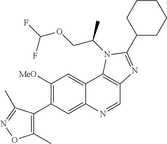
C1([MeO])=C(C2=C(C)ON=C2C)C=C2C(=C1)C1=C(C=N2)N=C(C2CCCCC2)N1C(COC(F)F)C
